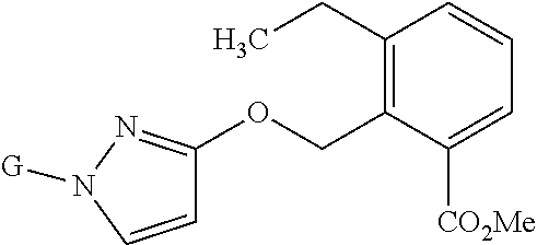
C1=CN([G])N=C1OCC1=C(CC)C=CC=C1[CO2Me]
